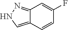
C12=CNN=C1C=C(F)C=C2
